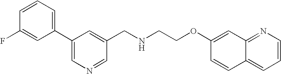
C1(F)=CC(C2=CN=CC(CNCCOC3=CC4=NC=CC=C4C=C3)=C2)=CC=C1
